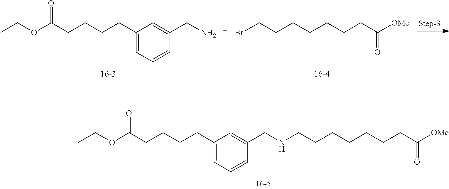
C1(CCCCC(OCC)=O)=CC=CC(CN)=C1.C(CCCBr)CCCC([OMe])=O.C1(CCCCC(OCC)=O)=CC=CC(CNCCCCCCCC([OMe])=O)=C1
